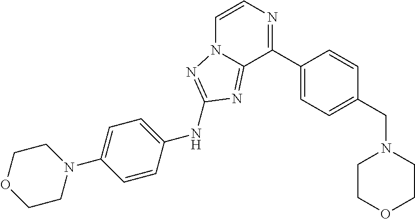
C1=CN=C(C2=CC=C(CN3CCOCC3)C=C2)C2=NC(NC3=CC=C(N4CCOCC4)C=C3)=NN12
